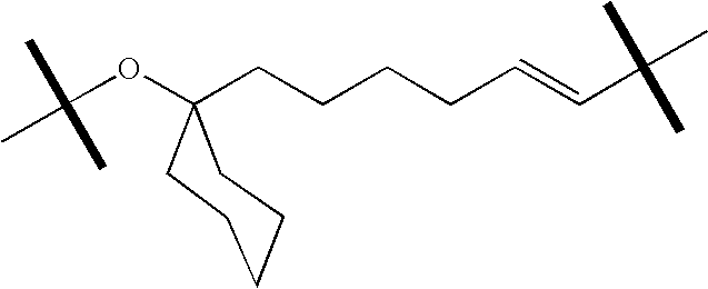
C(OC1(CCCCC=CC(C)(C)C)CCCCC1)(C)(C)C
